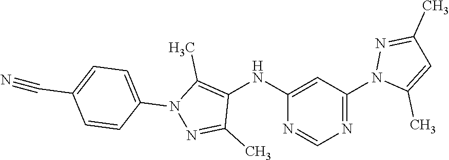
C1(NC2=C(C)N(C3=CC=C(C#N)C=C3)N=C2C)=CC(N2C(C)=CC(C)=N2)=NC=N1
